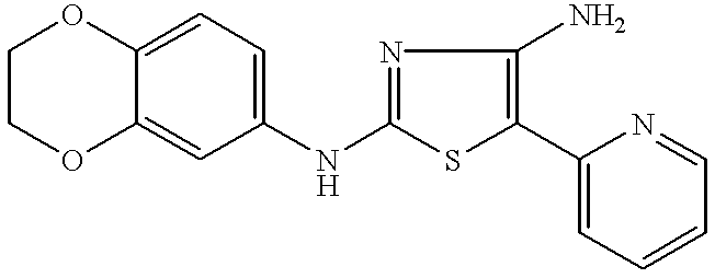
C1(NC2=CC=C3C(=C2)OCCO3)=NC(N)=C(C2=CC=CC=N2)S1
